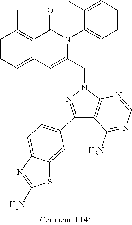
C1=CC=C2C(=C1C)C(=O)N(C1=CC=CC=C1C)C(CN1N=C(C3=CC=C4C(=C3)SC(N)=N4)C3=C1N=CN=C3N)=C2
